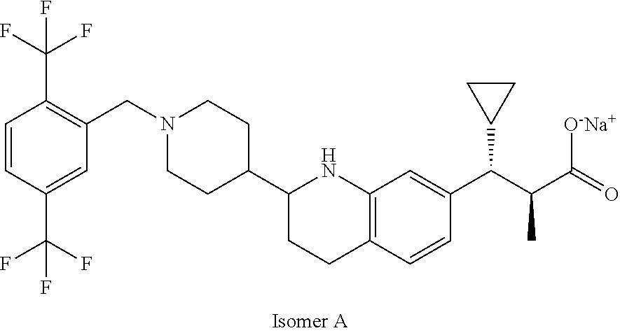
C1=CC(C(F)(F)F)=CC(CN2CCC(C3NC4=C(CC3)C=CC(C(C(C(=O)[O-Na+])C)C3CC3)=C4)CC2)=C1C(F)(F)F
